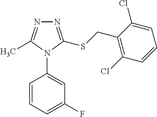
N1=C(SCC2=C(Cl)C=CC=C2Cl)N(C2=CC(F)=CC=C2)C(C)=N1
